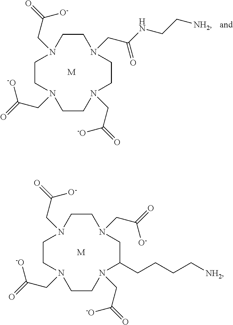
[M].C1CN(CC(=O)[O-])CC(CCCC[NH2])N(CC(=O)[-O])CCN(CC(=O)[-O])CCN1CC(=O)[O-].C1CN(CC(NCC[NH2])=O)CCN(CC(=O)[-O])CCN(CC(=O)[-O])CCN1CC(=O)[O-].[M]
